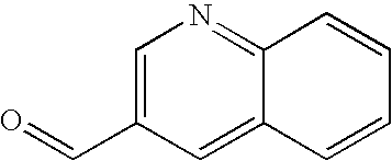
C1=C(C=O)C=C2C(=N1)C=CC=C2
